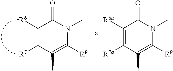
C1([R6])=C([R7])C(C)=C([R8])N(C)C1=O.C1([R6a])=C([R7a])C(C)=C([R8])N(C)C1=O
